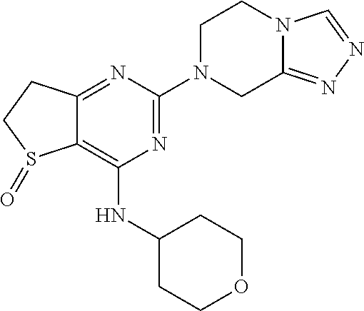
C12=NC(N3CC4=NN=CN4CC3)=NC(NC3CCOCC3)=C1S(=O)CC2
